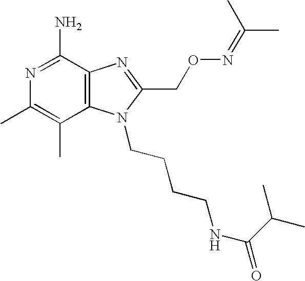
N1=C(N)C2=C(C(C)=C1C)N(CCCCNC(C(C)C)=O)C(CON=C(C)C)=N2
